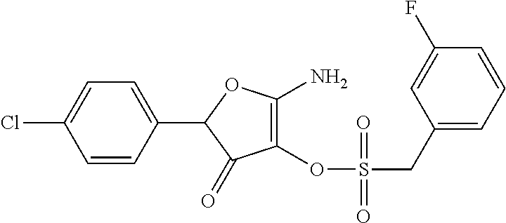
C1(OS(=O)(CC2=CC=CC(F)=C2)=O)=C(N)OC(C2=CC=C(Cl)C=C2)C1=O
